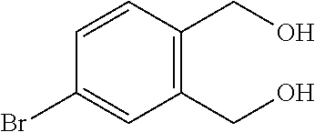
C1=CC(CO)=C(CO)C=C1Br
